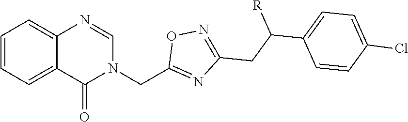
C1=CC=C2C(=C1)N=CN(CC1=NC(CC(C3=CC=C(Cl)C=C3)[R])=NO1)C2=O
